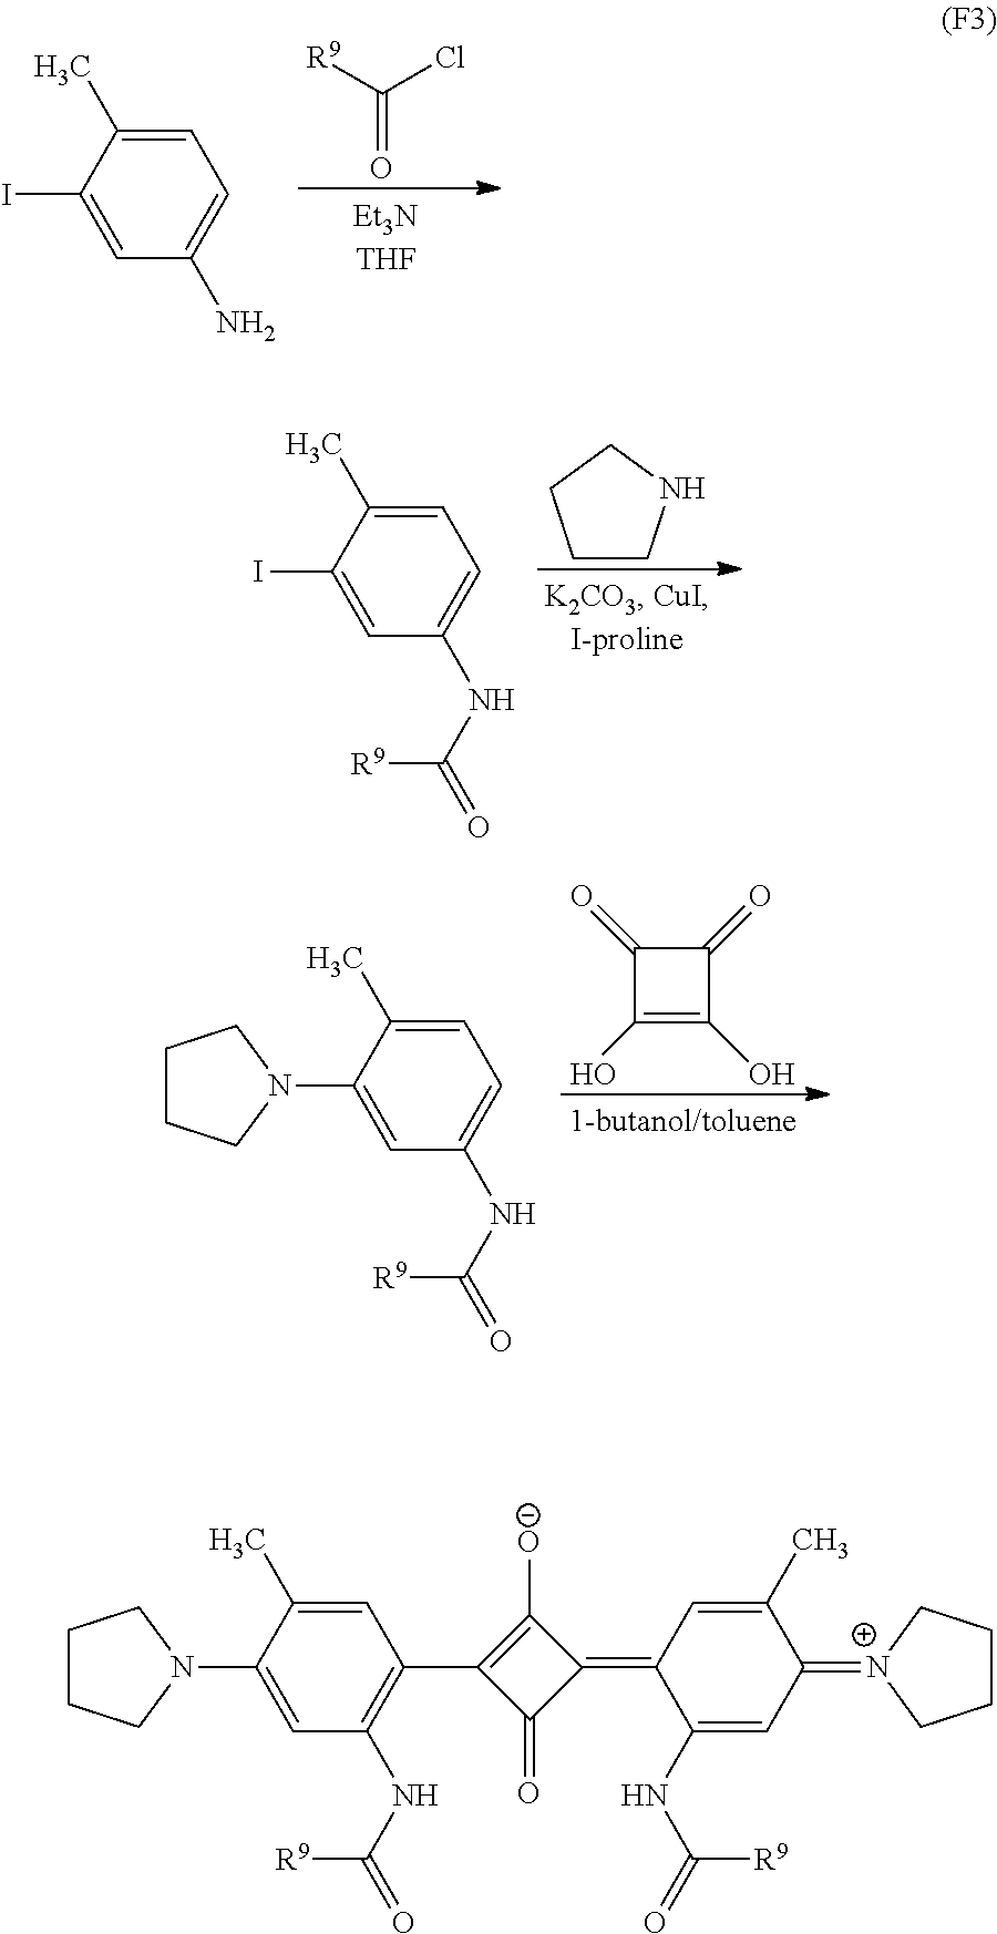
[R9]C(Cl)=O.C1=C(C)C(I)=CC(N)=C1.C1CNCC1.C1=C(C)C(I)=CC(NC(=O)[R9])=C1.C1(=O)C(O)=C(O)C1=O.C1=C(C)C(N2CCCC2)=CC(NC(=O)[R9])=C1.C1=C(C)C(N2CCCC2)=CC(NC(=O)[R9])=C1C1=C([O-])C(=C2C(NC([R9])=O)=CC(=[N+]3CCCC3)C(C)=C2)C1=O
